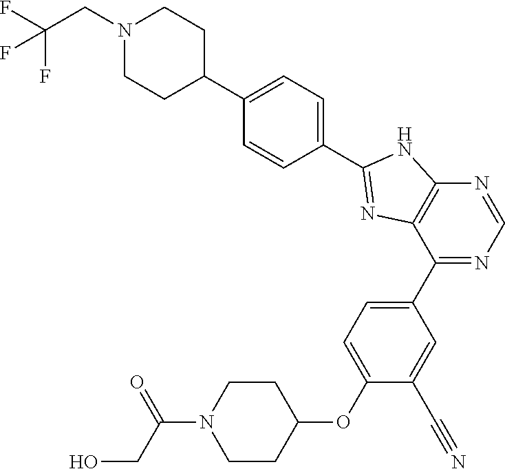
C1CC(OC2=CC=C(C3=NC=NC4=C3N=C(C3=CC=C(C5CCN(CC(F)(F)F)CC5)C=C3)N4)C=C2C#N)CCN1C(CO)=O
